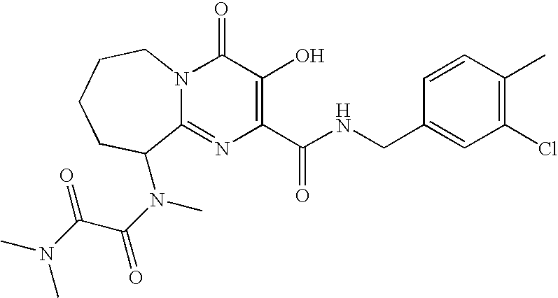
C12=NC(C(NCC3=CC(Cl)=C(C)C=C3)=O)=C(O)C(=O)N1CCCCC2N(C)C(=O)C(N(C)C)=O
